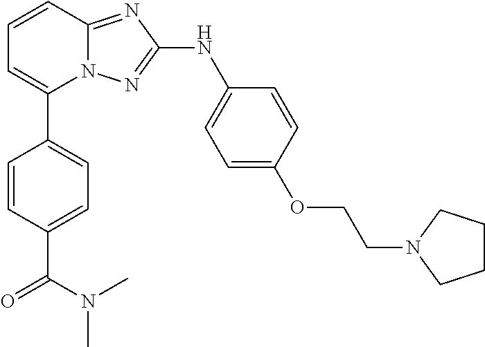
C1=CC2=NC(NC3=CC=C(OCCN4CCCC4)C=C3)=NN2C(C2=CC=C(C(=O)N(C)C)C=C2)=C1
